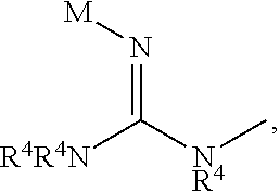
N(=C([NR4]C)[R4R4N])[M]
